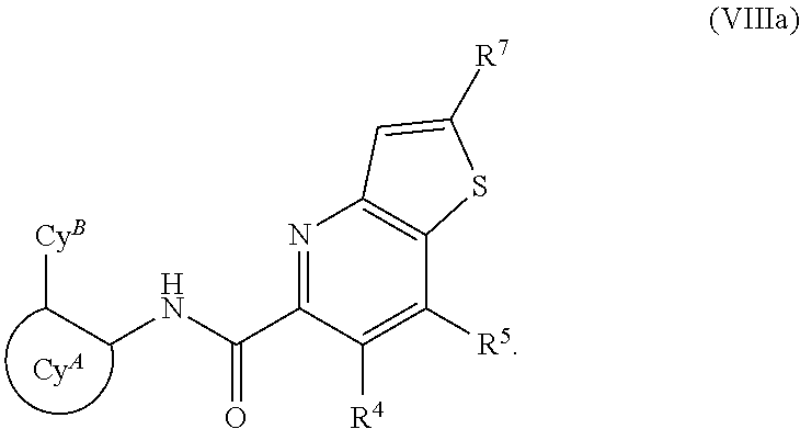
N1=C(C(NCC[CyB])=O)C([R4])=C([R5])C2=C1C=C([R7])S2.[CyA]
